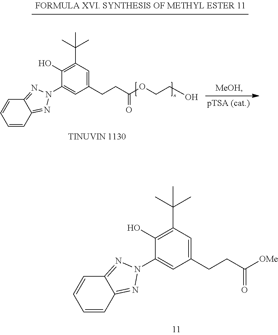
C1(CCC([OMe])=O)=CC(C(C)(C)C)=C(O)C(N2N=C3C=CC=CC3=N2)=C1.C1(CCC(OCCO)=O)=CC(C(C)(C)C)=C(O)C(N2N=C3C=CC=CC3=N2)=C1
